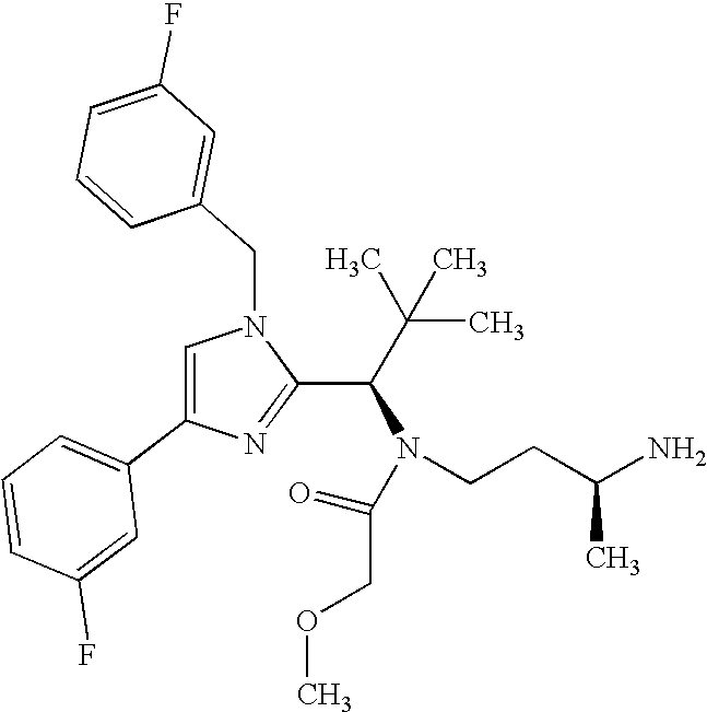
C1=C(C2=CC=CC(F)=C2)N=C(C(N(CCC(N)C)C(COC)=O)C(C)(C)C)N1CC1=CC(F)=CC=C1
